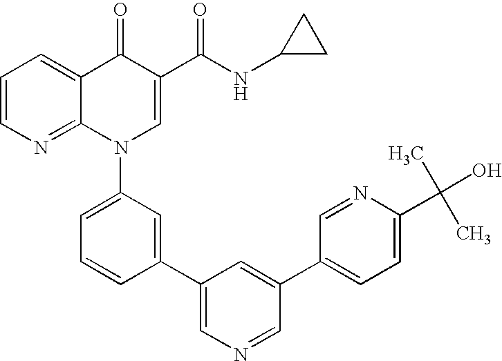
C1=CN=C2C(=C1)C(=O)C(C(NC1CC1)=O)=CN2C1=CC=CC(C2=CN=CC(C3=CC=C(C(O)(C)C)N=C3)=C2)=C1
